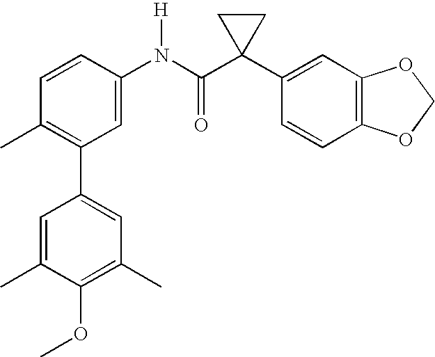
C1(C2=C(C)C=CC(N(C(C3(C4=CC5=C(C=C4)OCO5)CC3)=O)[H])=C2)=CC(C)=C(OC)C(C)=C1
